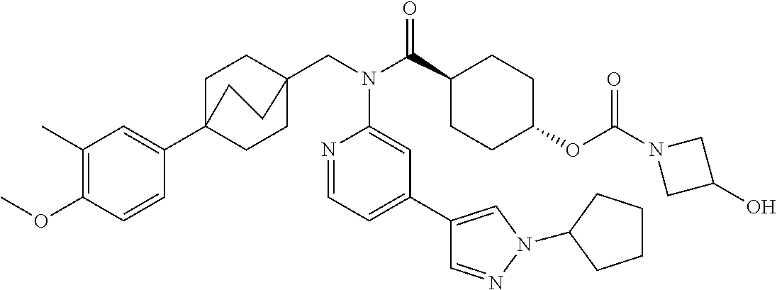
C1(C)=C(OC)C=CC(C23CCC(CN(C(C4CCC(OC(N5CC(O)C5)=O)CC4)=O)C4=CC(C5=CN(C6CCCC6)N=C5)=CC=N4)(CC2)CC3)=C1
